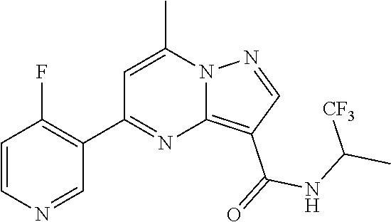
C12=C(C(=O)NC(C)[CF3])C=NN1C(C)=CC(C1=C(F)C=CN=C1)=N2
